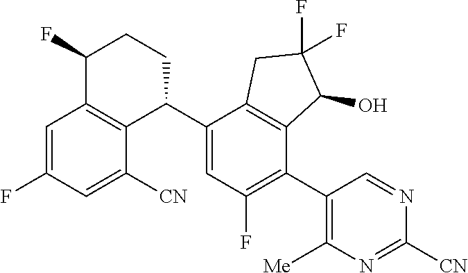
C1=C(F)C=C([CN])C2=C1C(F)CCC2C1=CC(F)=C(C2=C([Me])N=C([CN])N=C2)C2=C1CC(F)(F)C2O
